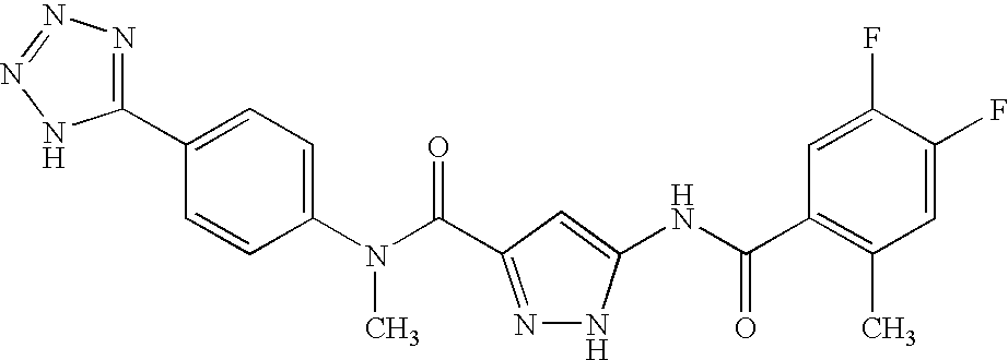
C1=C(N(C(=O)C2=NNC(NC(C3=C(C)C=C(F)C(F)=C3)=O)=C2)C)C=CC(C2=NN=NN2)=C1
